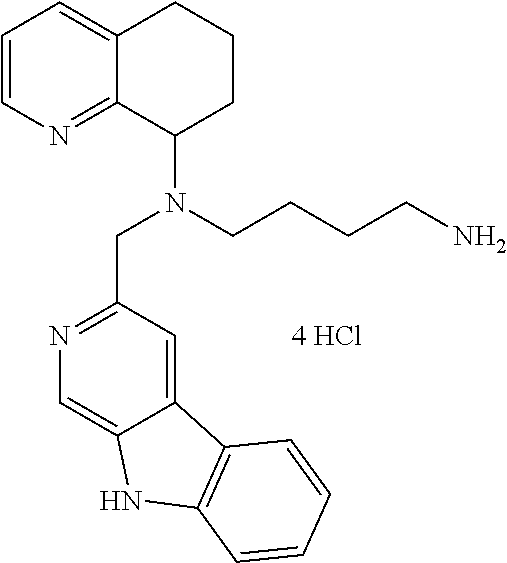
C1=CN=C2C(=C1)CCCC2N(CCCCN)CC1=NC=C2C(=C1)C1=C(N2)C=CC=C1.[4 HCl]
